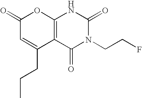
C12=C(C(=O)N(CCF)C(=O)N1)C(CCC)=CC(=O)O2
